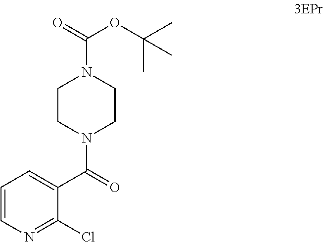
C1=CN=C(Cl)C(C(=O)N2CCN(C(=O)OC(C)(C)C)CC2)=C1
